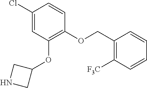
C1(Cl)=CC(OC2CNC2)=C(OCC2=C([F3C])C=CC=C2)C=C1
